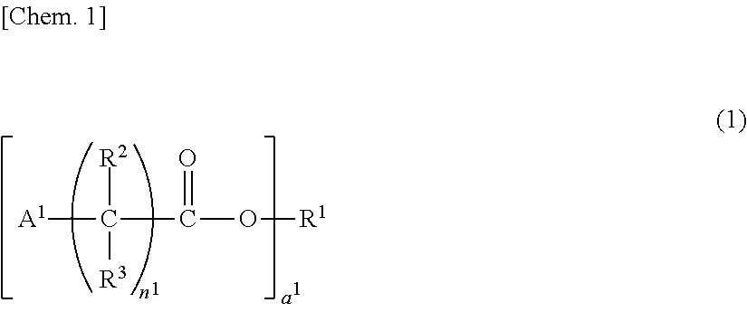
[A1]C(C(O[R1])=O)([R2])[R3]
